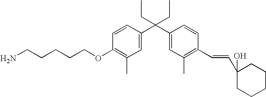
C1=CC(C(C2=CC(C)=C(C=CC3(O)CCCCC3)C=C2)(CC)CC)=CC(C)=C1OCCCCCN
